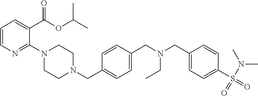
C1=CN=C(N2CCN(CC3=CC=C(CN(CC4=CC=C(S(=O)(N(C)C)=O)C=C4)CC)C=C3)CC2)C(C(=O)OC(C)C)=C1
